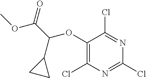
C1(OC(C(OC)=O)C2CC2)=C(Cl)N=C(Cl)N=C1Cl
